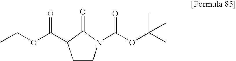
C1CN(C(OC(C)(C)C)=O)C(=O)C1C(OCC)=O
